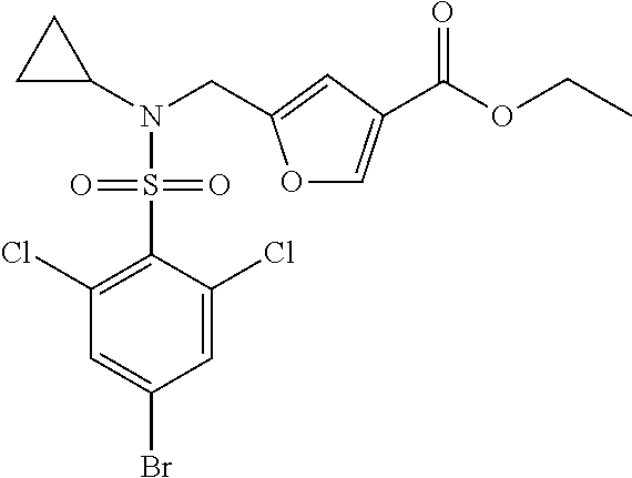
C1(Cl)=C(S(N(C2CC2)CC2=CC(C(OCC)=O)=CO2)(=O)=O)C(Cl)=CC(Br)=C1
